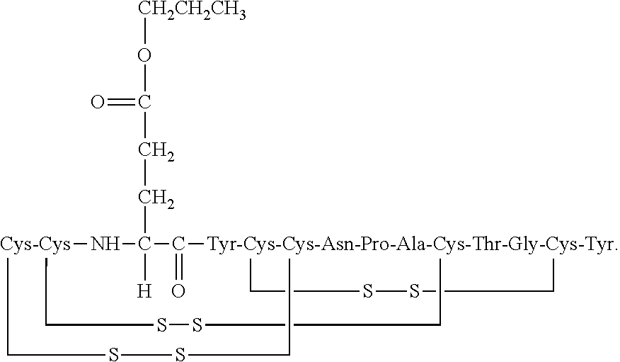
[CH2CH2CH3]OC(=O)CCC1([H])N[Cys-Cys]2CSSC[Tyr-Cys-Cys-Asn-Pro-Ala-Cys-Thr-Gly-Cys-Tyr]3(C1=O)(CSSC3)CSSC2
